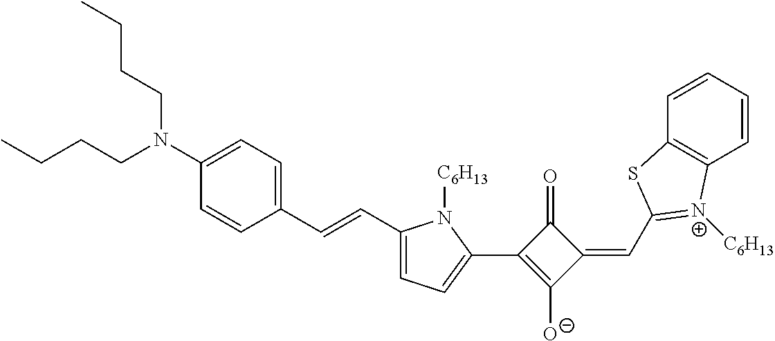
C1(C=CC2=CC=C(C3=C([O-])C(=CC4=[N+]([C6H13])C5=C(C=CC=C5)S4)C3=O)N2[C6H13])=CC=C(N(CCCC)CCCC)C=C1
